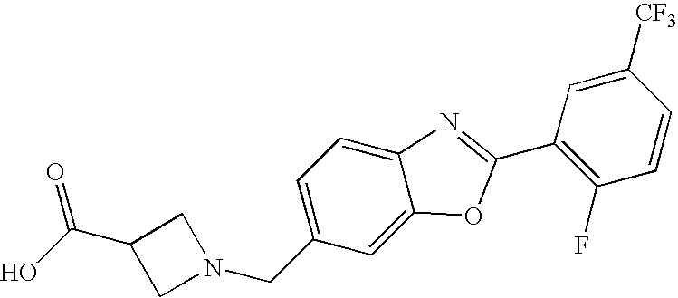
OC(C1CN(CC2=CC=C3C(=C2)OC(C2=C(F)C=CC([CF3])=C2)=N3)C1)=O
